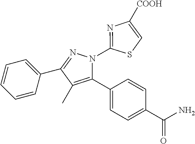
C1=CC=C(C2=NN(C3=NC([COOH])=CS3)C(C3=CC=C(C(N)=O)C=C3)=C2C)C=C1
